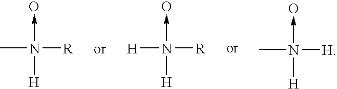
CN([R])([H])->O.[H]N([R])([H])->O.CN([H])([H])->O
